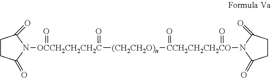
C1CC(=O)N([OCCH2CH2CH2C](C[(CH2CH2O)n][CCH2CH2CH2CO](=O)(N2C(=O)CCC2=O)=O)(=O)=O)C1=O
